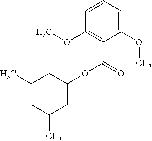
C1=CC=C(OC)C(C(OC2CC(C)CC(C)C2)=O)=C1OC
